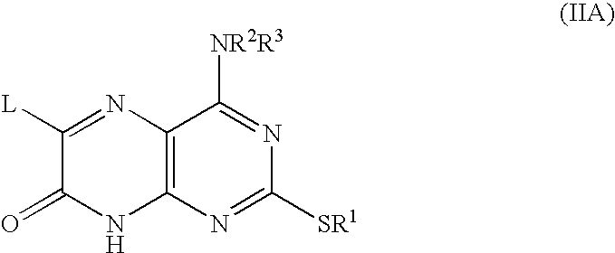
C1([L])=NC2=C(NC1=O)N=C([SR1])N=C2[NR2R3]
